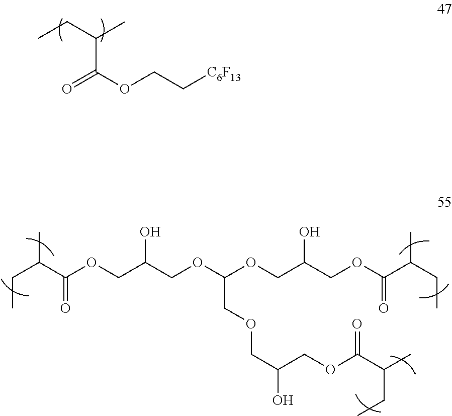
CCC(C)C(OCC[C6F13])=O.C(C)C(C)C(OCC(COC(OCC(COC(C(CC)C)=O)O)COCC(O)COC(C(C)CC)=O)O)=O
